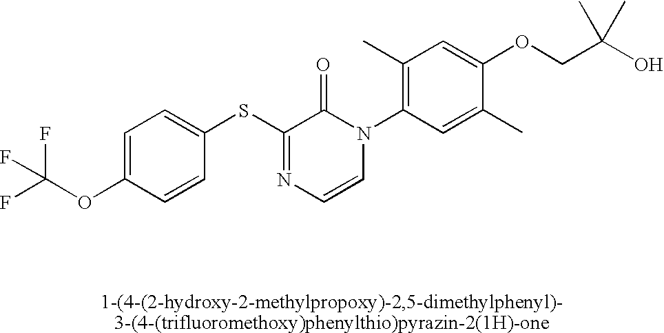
S(C1=NC=CN(C2=C(C)C=C(OCC(O)(C)C)C(C)=C2)C1=O)C1=CC=C(OC(F)(F)F)C=C1
